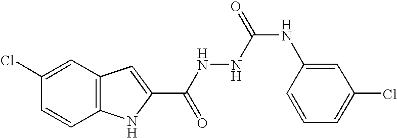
C12=C(C=C(Cl)C=C1)C=C(C(NNC(NC1=CC(Cl)=CC=C1)=O)=O)N2
